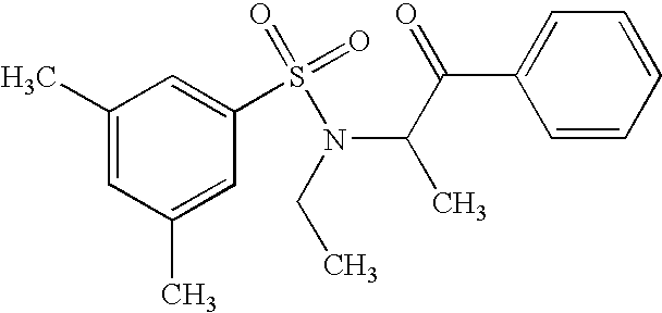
C1(C)=CC(C)=CC(S(=O)(=O)N(CC)C(C(C2=CC=CC=C2)=O)C)=C1
